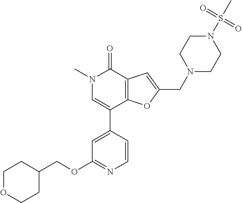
N1(C)C=C(C2=CC(OCC3CCOCC3)=NC=C2)C2=C(C1=O)C=C(CN1CCN(S(C)(=O)=O)CC1)O2
